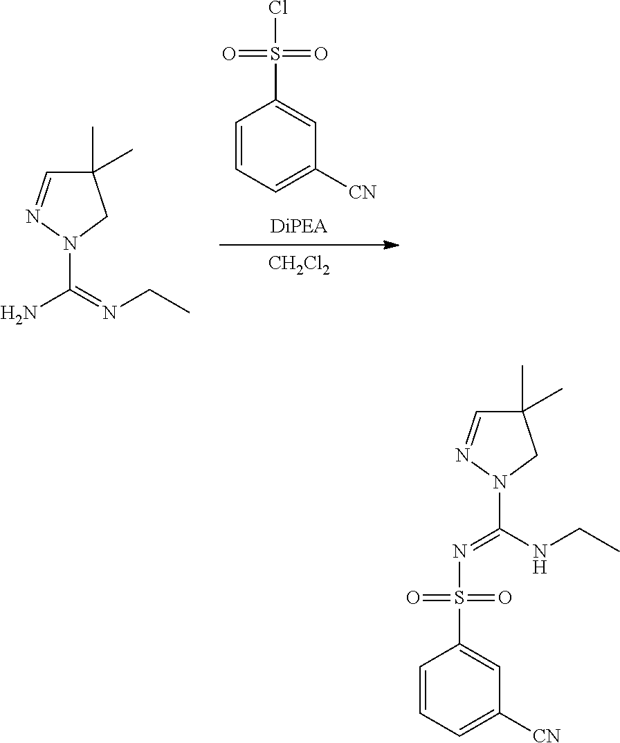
NC(=NCC)N1CC(C)(C)C=N1.[CH2Cl2].C1=C([CN])C=C(S(=O)(=O)Cl)C=C1.C(NCC)(N1CC(C)(C)C=N1)=NS(C1=CC([CN])=CC=C1)(=O)=O
